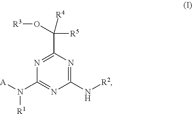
C1(N[R2])=NC(C([R4])(O[R3])[R5])=NC(N([A])[R1])=N1
